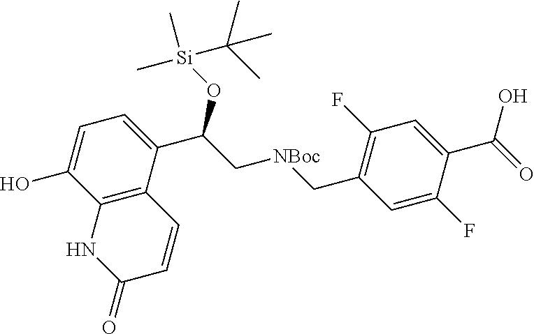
C12=C(C(C(C[NBoc]CC3=C(F)C=C(C(O)=O)C(F)=C3)O[Si](C)(C(C)(C)C)C)=CC=C1O)C=CC(=O)N2
